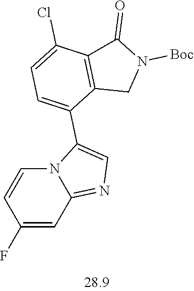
C1(F)=CC2=NC=C(C3=CC=C(Cl)C4=C3CN([Boc])C4=O)N2C=C1
